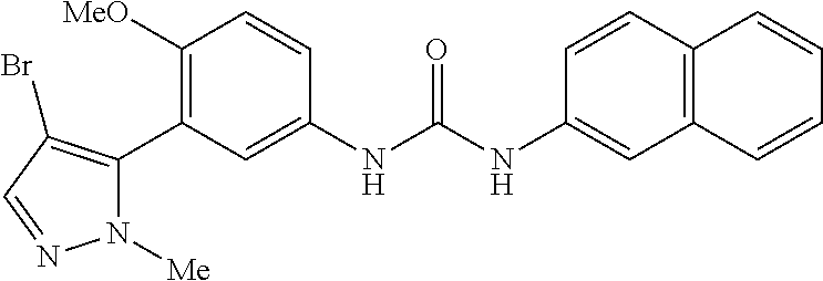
C1([OMe])=C(C2=C(Br)C=NN2[Me])C=C(NC(=O)NC2=CC3=C(C=C2)C=CC=C3)C=C1
